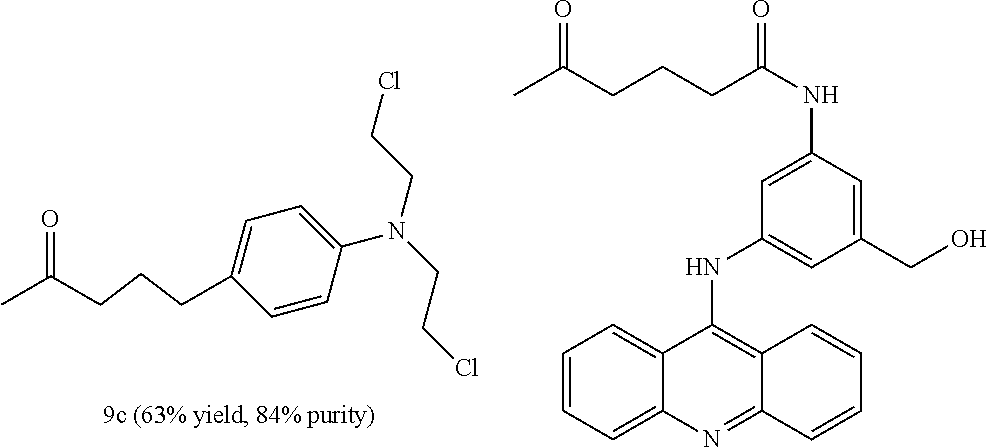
CC(=O)CCCC1=CC=C(N(CCCl)CCCl)C=C1.C1=CC=C2C(=C1)C(NC1=CC(CO)=CC(NC(CCCC(C)=O)=O)=C1)=C1C(=N2)C=CC=C1
